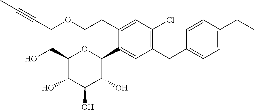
C1(CO)C(O)C(O)C(O)C(C2=CC(CC3=CC=C(CC)C=C3)=C(Cl)C=C2CCOCC#CC)O1
